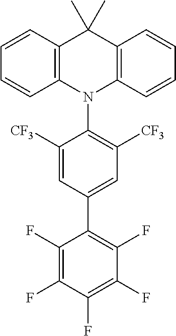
C1(F)=C(F)C(F)=C(F)C(F)=C1C1=CC([CF3])=C(N2C3=C(C(C)(C)C4=C2C=CC=C4)C=CC=C3)C([CF3])=C1
